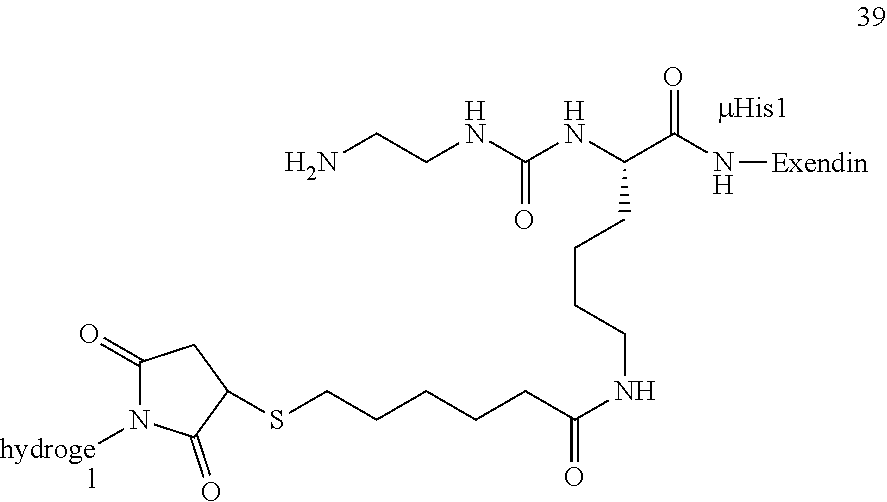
C1(=O)N([hydrogel])C(=O)C(SCCCCCC(NCCCCC(C(N[Exendin])=O)NC(NCCN)=O)=O)C1
